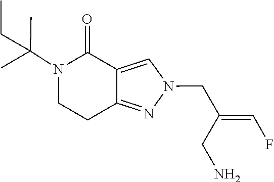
N1(CC(CN)=CF)N=C2CCN(C(C)(C)CC)C(=O)C2=C1
